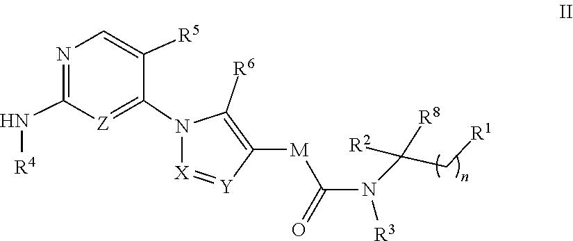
[R2]C(N(C([M]C1=C([R6])N(C2=[Z]C(N[R4])=NC=C2[R5])[X]=[Y]1)=O)[R3])([R8])C[R1]
